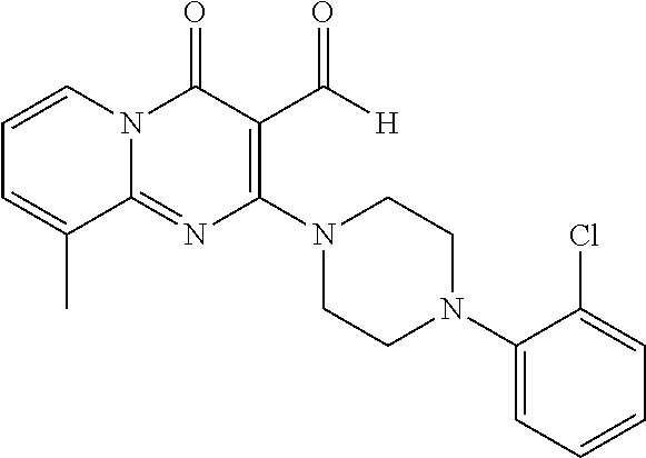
N1(C2=C(C([H])=O)C(=O)N3C(=N2)C(C)=CC=C3)CCN(C2=CC=CC=C2Cl)CC1
